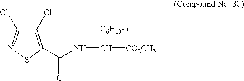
C1(Cl)=C(C(=O)NC([C6H13-n])[CO2CH3])SN=C1Cl
